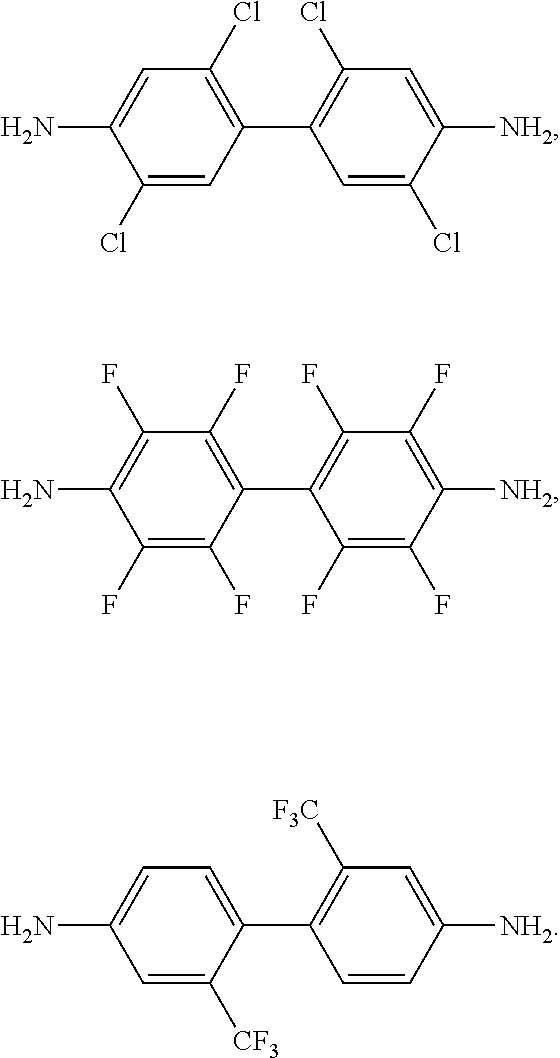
C1(C2=C(Cl)C=C([NH2])C(Cl)=C2)=C(Cl)C=C(N)C(Cl)=C1.C1(C2=C(F)C(F)=C([NH2])C(F)=C2F)=C(F)C(F)=C(N)C(F)=C1F.C1(C2=C([F3C])C=C([NH2])C=C2)=CC=C(N)C=C1[CF3]
